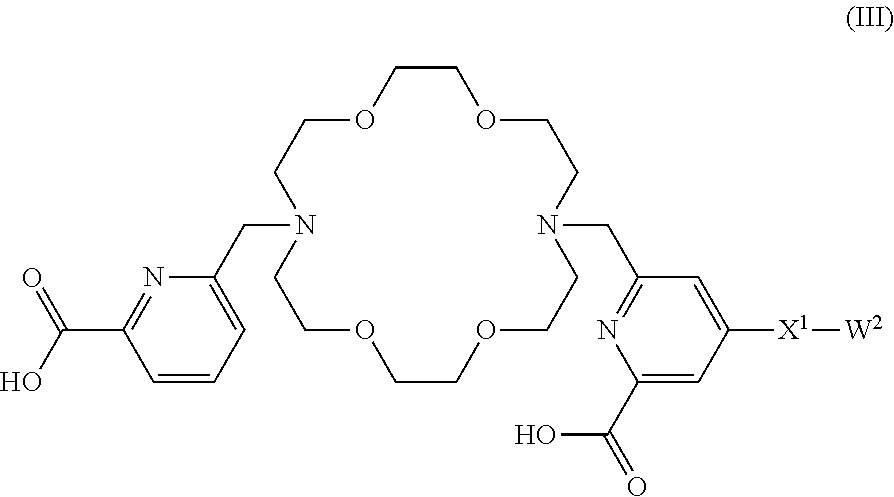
C1COCCN(CC2=CC=CC(C(=O)O)=N2)CCOCCOCCN(CC2=NC(C(O)=O)=CC([X1][W2])=C2)CCO1
